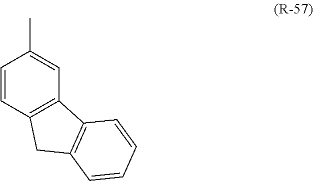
C1=CC2=C(C=C1C)C1=C(C2)C=CC=C1
